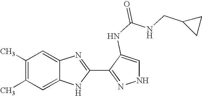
C1=C2C(=CC(C)=C1C)N=C(C1=NNC=C1NC(NCC1CC1)=O)N2
